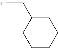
C1CCCC(CC)C1
